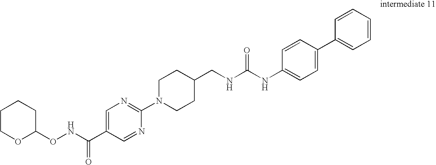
C1=C(C(NOC2CCCCO2)=O)C=NC(N2CCC(CNC(NC3=CC=C(C4=CC=CC=C4)C=C3)=O)CC2)=N1
